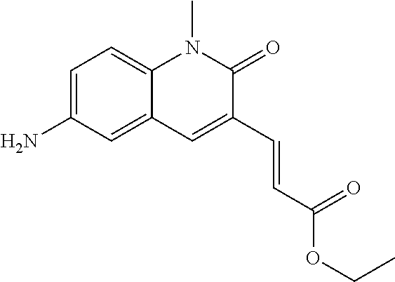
C1=C(N)C=C2C(=C1)N(C)C(=O)C(C=CC(OCC)=O)=C2
